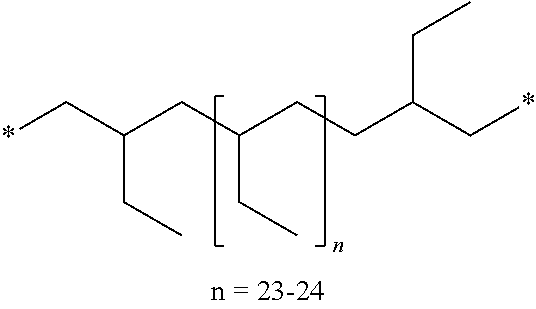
*CC(CC(CCC(C*)CC)CC)CC
